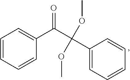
C1=CC=CC(C(C(OC)(OC)C2=CC=CC=C2)=O)=C1
